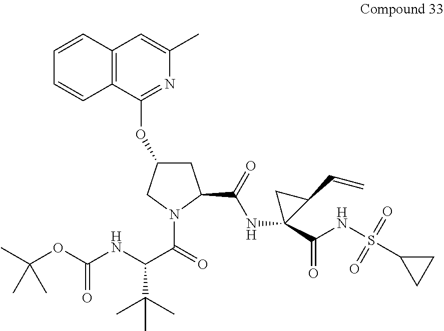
N(C(C(=O)N1C(C(=O)NC2(C(NS(C3CC3)(=O)=O)=O)C(C=C)C2)CC(OC2=NC(C)=CC3=C2C=CC=C3)C1)C(C)(C)C)C(OC(C)(C)C)=O
